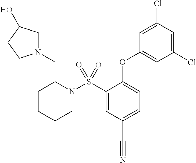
N1(S(C2=CC(C#N)=CC=C2OC2=CC(Cl)=CC(Cl)=C2)(=O)=O)CCCCC1CN1CC(O)CC1
